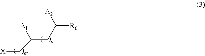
[X]CC([A1])CC([R6])[A2]
